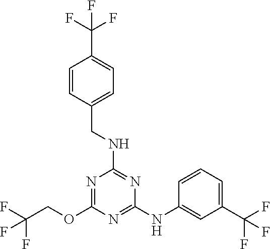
N1=C(OCC(F)(F)F)N=C(NC2=CC(C(F)(F)F)=CC=C2)N=C1NCC1=CC=C(C(F)(F)F)C=C1
